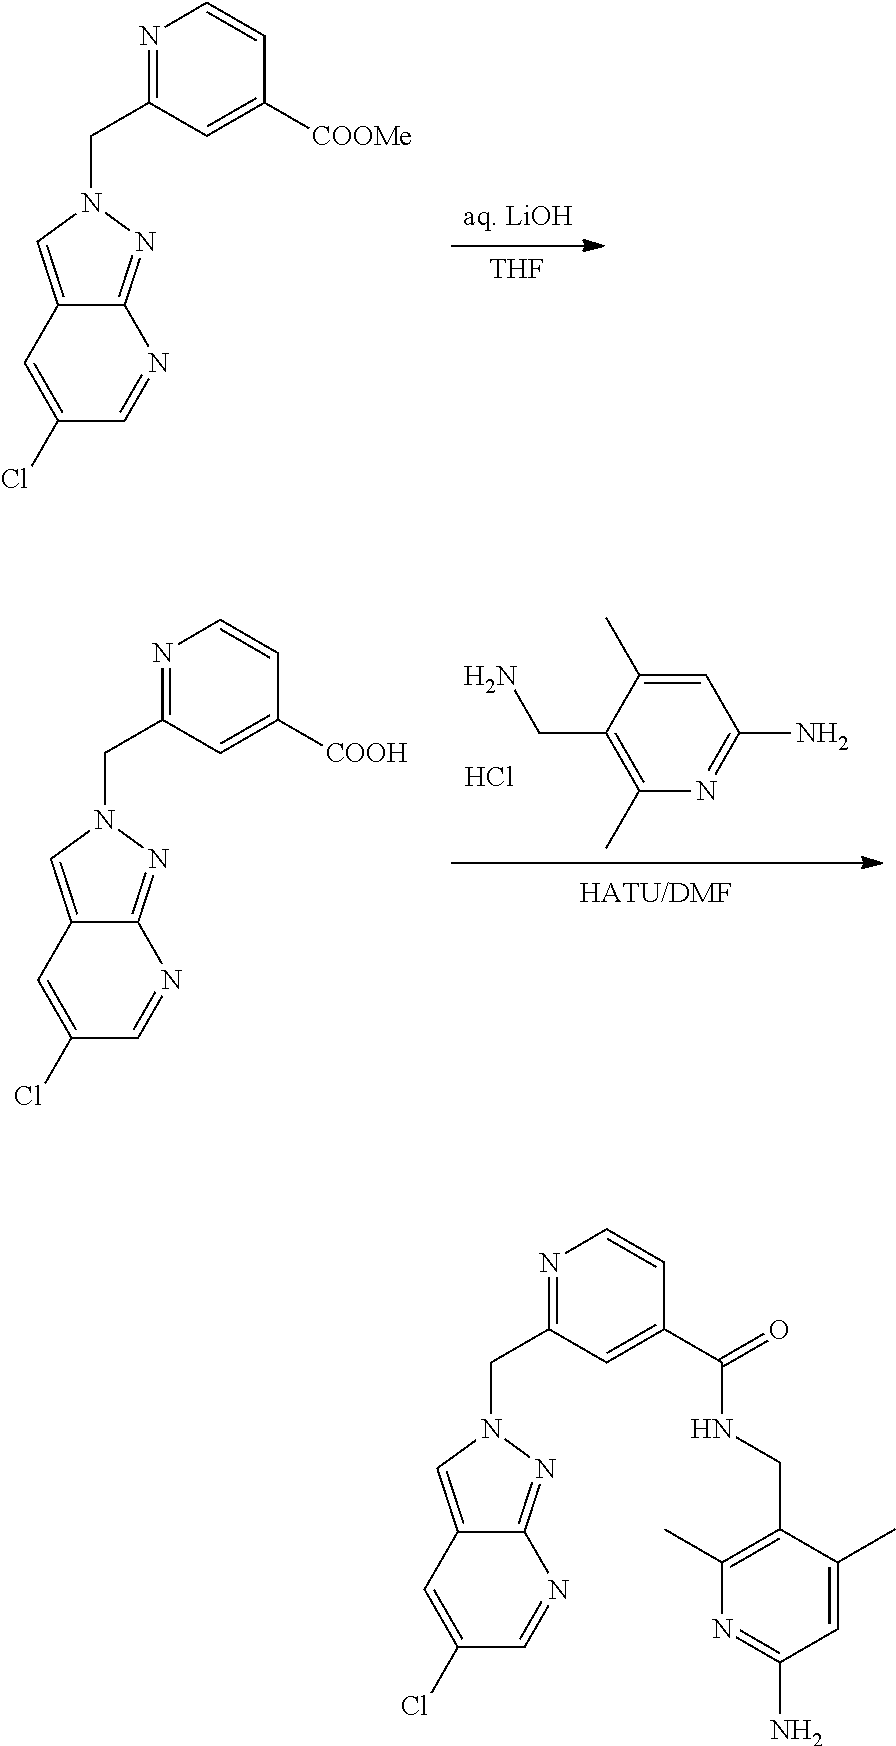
[aq. LiOH].[THF].N1(CC2=NC=CC([COOMe])=C2)C=C2C(=N1)N=CC(Cl)=C2.Cl.C1=C(C)C(CN)=C(C)N=C1N.N1(CC2=NC=CC([COOH])=C2)C=C2C(=N1)N=CC(Cl)=C2.N1(CC2=NC=CC(C(=O)NCC3=C(C)N=C(N)C=C3C)=C2)C=C2C(=N1)N=CC(Cl)=C2
